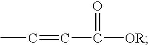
CC=CC([OR])=O
